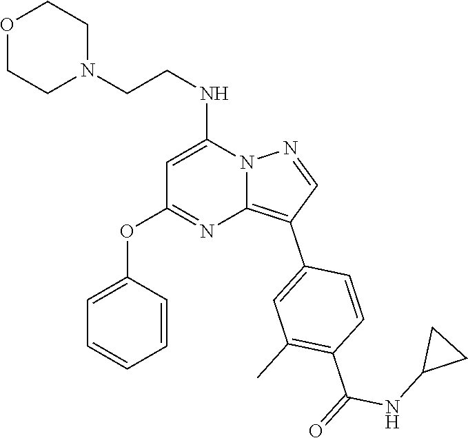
C(CNC1=CC(OC2=CC=CC=C2)=NC2=C(C3=CC(C)=C(C(NC4CC4)=O)C=C3)C=NN12)N1CCOCC1
